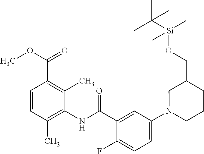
C1=CC(C)=C(NC(=O)C2=CC(N3CCCC(CO[Si](C(C)(C)C)(C)C)C3)=CC=C2F)C(C)=C1C(OC)=O
